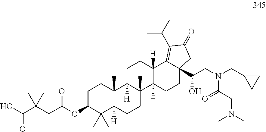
C1C(OC(CC(C(O)=O)(C)C)=O)C(C)(C)C2([H])C(C)(C1)C1([H])C(C)(CC2)C2(C)C([H])(CC1)C1=C(C(C)C)C(=O)CC1(C(CN(CC1CC1)C(CN(C)C)=O)O)CC2
